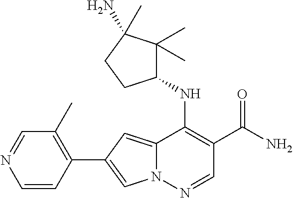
N12C(=CC(C3=C(C)C=NC=C3)=C1)C(NC1C(C)(C)C(N)(C)CC1)=C(C(N)=O)C=N2
